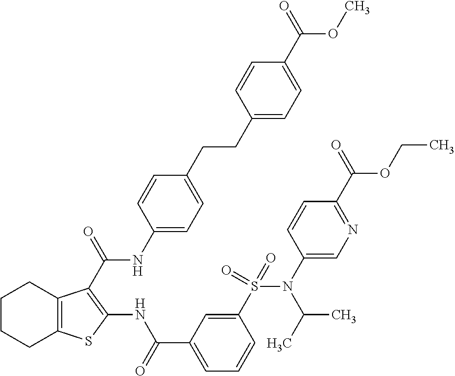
C1CCC2=C(C1)C(C(=O)NC1=CC=C(CCC3=CC=C(C(=O)OC)C=C3)C=C1)=C(NC(C1=CC=CC(S(=O)(=O)N(C3=CN=C(C(=O)OCC)C=C3)C(C)C)=C1)=O)S2
